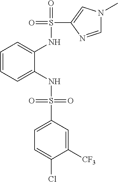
C1=CC=C(NS(=O)(=O)C2=CC=C(Cl)C([CF3])=C2)C(NS(=O)(C2=CN(C)C=N2)=O)=C1
